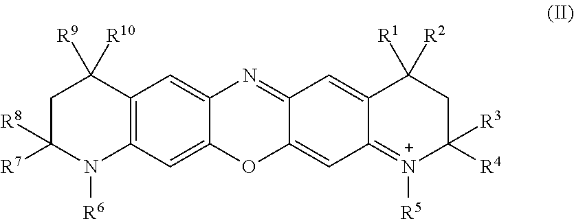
C12=C(C=C3C(=C1)N=C1C(=CC4=[N+]([R5])C([R4])([R3])CC([R1])([R2])C4=C1)O3)N([R6])C([R7])([R8])CC2([R9])[R10]
